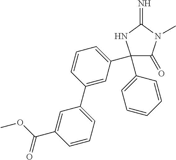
N1C(=N)N(C)C(=O)C1(C1=CC=CC=C1)C1=CC=CC(C2=CC=CC(C(OC)=O)=C2)=C1
